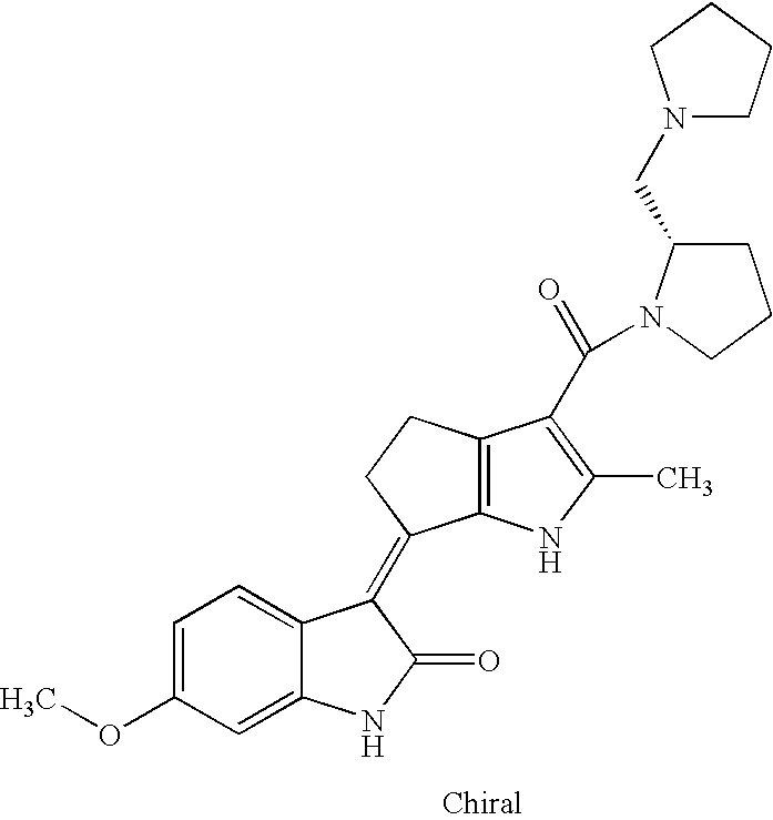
C12=C(NC(C)=C1C(=O)N1C(CN3CCCC3)CCC1)C(=C1C3=CC=C(OC)C=C3NC1=O)CC2
